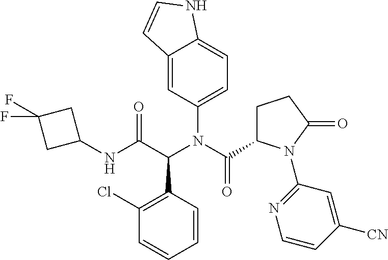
C1=CC=CC(C(C(=O)NC2CC(F)(F)C2)N(C(C2CCC(=O)N2C2=NC=CC([CN])=C2)=O)C2=CC=C3C(=C2)C=CN3)=C1Cl
